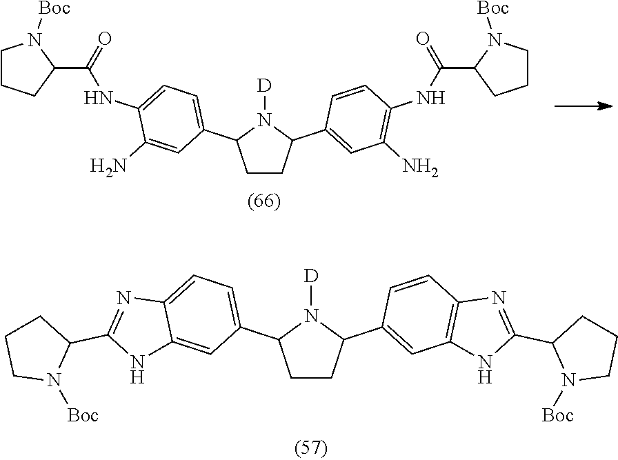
C1CC(C2=CC3=C(C=C2)N=C(C2N([Boc])CCC2)N3)N([D])C1C1=CC=C2C(=C1)NC(C1CCCN1[Boc])=N2.C1CC(C2=CC(N)=C(NC(C3CCCN3[Boc])=O)C=C2)N([D])C1C1=CC=C(NC(C2N([Boc])CCC2)=O)C(N)=C1
